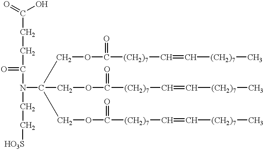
O=C(O)CCC(=O)N(C(COC([(CH2)7]C=C[(CH2)7]C)=O)(COC([(CH2)7]C=C[(CH2)7]C)=O)COC([(CH2)7]C=C[(CH2)7]C)=O)CC[HO3S]
